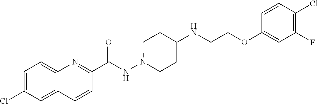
C12=CC=C(Cl)C=C1C=CC(C(NN1CCC(NCCOC3=CC(F)=C(Cl)C=C3)CC1)=O)=N2
